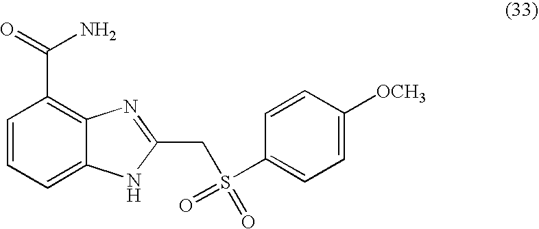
C1=CC=C2C(=C1C(=O)N)N=C(CS(=O)(=O)C1=CC=C([OCH3])C=C1)[N H]2
